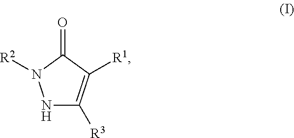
N1C([R3])=C([R1])C(=O)N1[R2]
